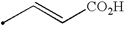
CC=C[CO2H]
